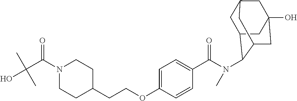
N(C(C1=CC=C(OCCC2CCN(C(=O)C(C)(O)C)CC2)C=C1)=O)(C)C1C2CC3CC(O)(CC1C3)C2
